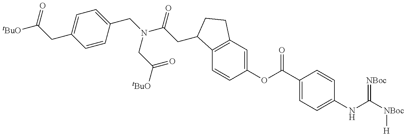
[tBuO]C(CC1=CC=C(CN(C(CC2C3=C(C=C(OC(C4=CC=C(NC([NBoc][H])=[NBoc])C=C4)=O)C=C3)CC2)=O)CC([tBuO])=O)C=C1)=O
